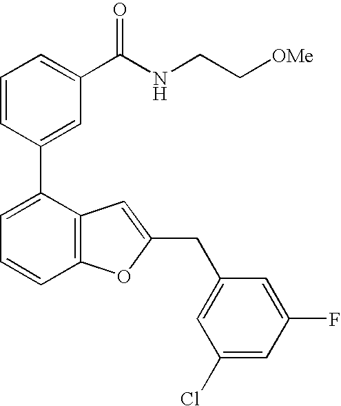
C1=CC(C2=CC=CC3=C2C=C(CC2=CC(Cl)=CC(F)=C2)O3)=CC(C(NCC[OMe])=O)=C1
